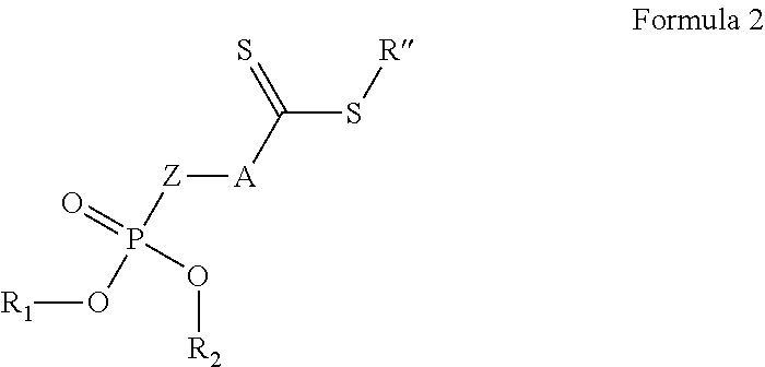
P([Z][A]C(S[R])=S)(O[R1])(=O)O[R2]
